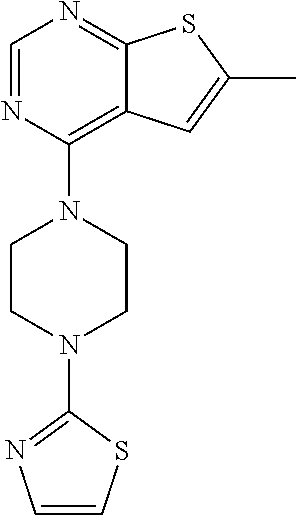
C12=C(N3CCN(C4=NC=CS4)CC3)N=CN=C1SC(C)=C2
